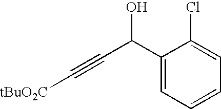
C1(C(C#C[tBuO2C])O)=CC=CC=C1Cl
